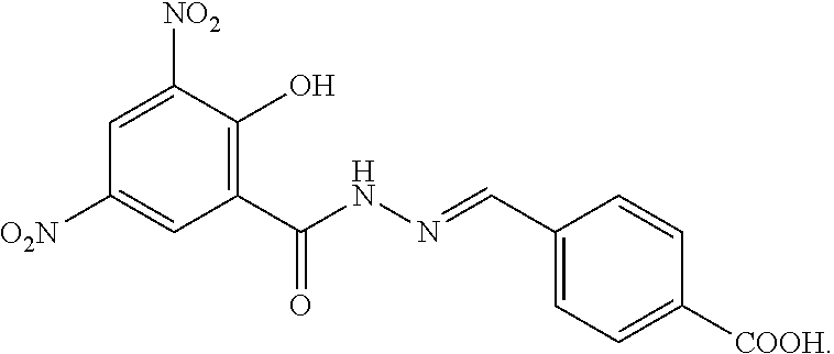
C1([NO2])=CC([O2N])=CC(C(NN=CC2=CC=C([COOH])C=C2)=O)=C1O
